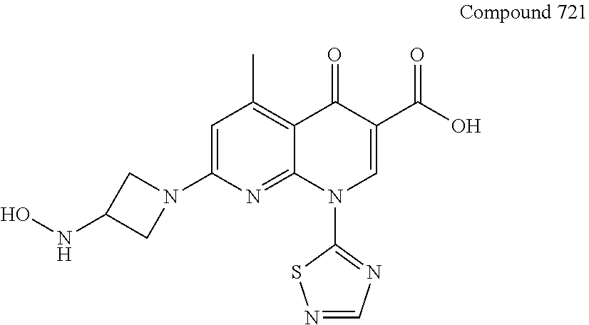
C1(NO)CN(C2=CC(C)=C3C(=N2)N(C2=NC=NS2)C=C(C(O)=O)C3=O)C1
